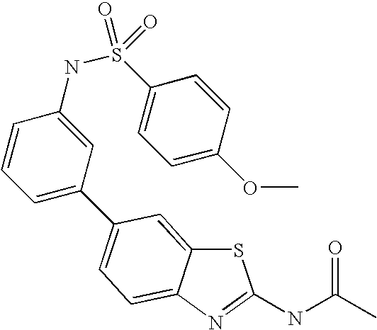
S1C2=CC(C3=CC=CC(NS(C4=CC=C(OC)C=C4)(=O)=O)=C3)=CC=C2N=C1NC(C)=O
